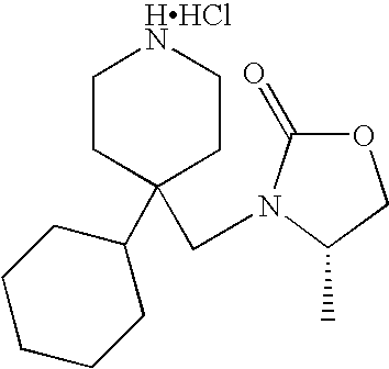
C1CC(CN2C(=O)OCC2C)(C2CCCCC2)CC[HHClN]1
